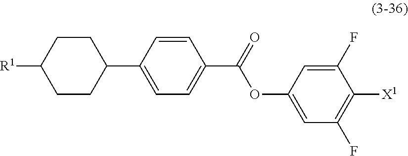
C1CC([R1])CCC1C1=CC=C(C(=O)OC2=CC(F)=C([X1])C(F)=C2)C=C1
